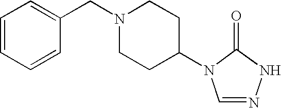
C1=CC=CC(CN2CCC(N3C=NNC3=O)CC2)=C1
